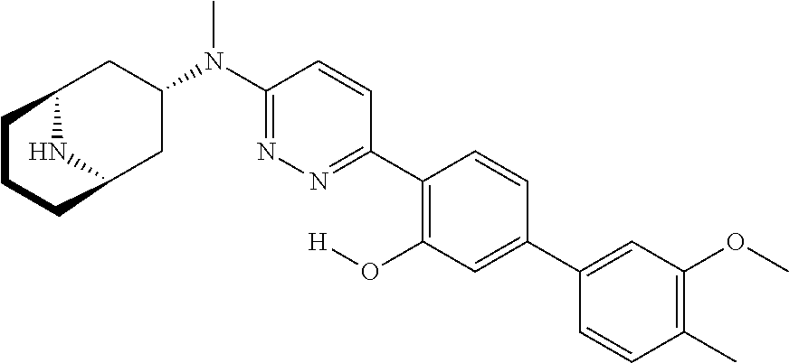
C1(C2=CC(O[H])=C(C3=NN=C(N(C)C4CC5NC(C4)CCC5)C=C3)C=C2)=CC(OC)=C(C)C=C1
